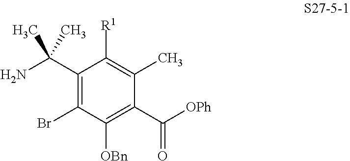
C1(C(N)(C)C)=C(Br)C([OBn])=C(C([OPh])=O)C(C)=C1[R1]
